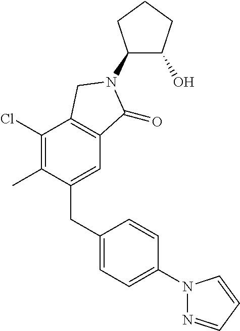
C1(CC2=CC=C(N3N=CC=C3)C=C2)=CC2=C(C(Cl)=C1C)CN(C1C(O)CCC1)C2=O
